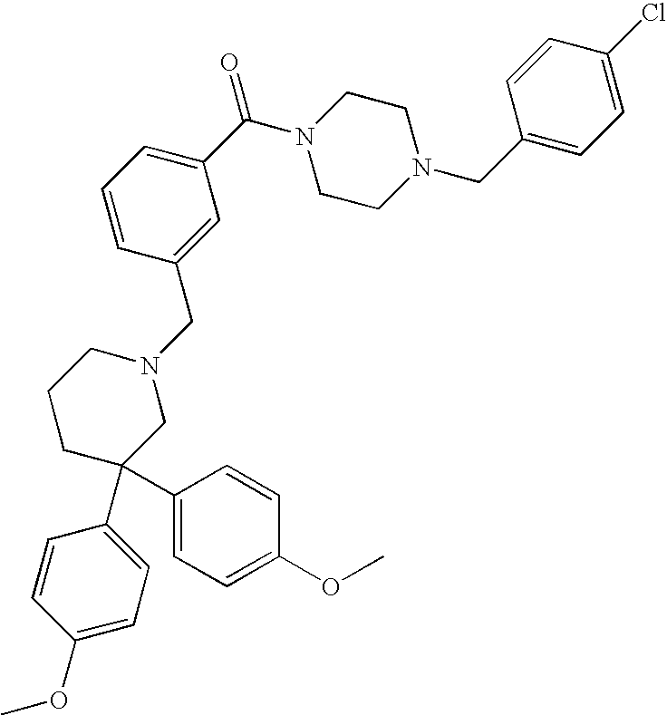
C1(C(N2CCN(CC3=CC=C(Cl)C=C3)CC2)=O)=CC=CC(CN2CCCC(C3=CC=C(OC)C=C3)(C3=CC=C(OC)C=C3)C2)=C1
